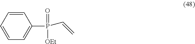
C1=CC=C(P(=O)(C=C)[OEt])C=C1
